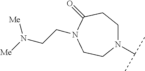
N1(C(C)C)CCC(=O)N(CCN([Me])[Me])CC1
